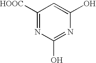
C1([HOOC])=NC(O)=NC(O)=C1
